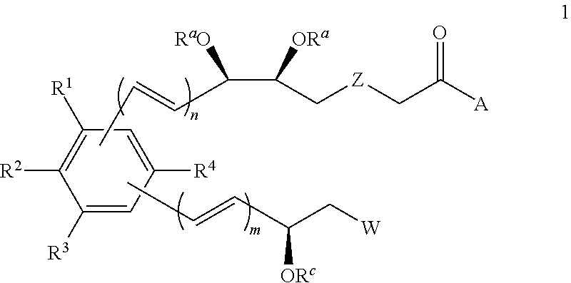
CC=CC(C([ORa])C[Z]CC([A])=O)[RaO].C1([R3])=CC([R4])=CC([R1])=C1[R2].CC=CC(C[W])[ORc]
